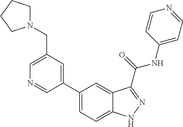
C1(CN2CCCC2)=CN=CC(C2=CC=C3C(=C2)C(C(NC2=CC=NC=C2)=O)=NN3)=C1
